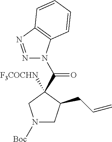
N1([Boc])CC(CC=C)C([F3COCHN])(C(=O)N2N=NC3=C2C=CC=C3)C1
